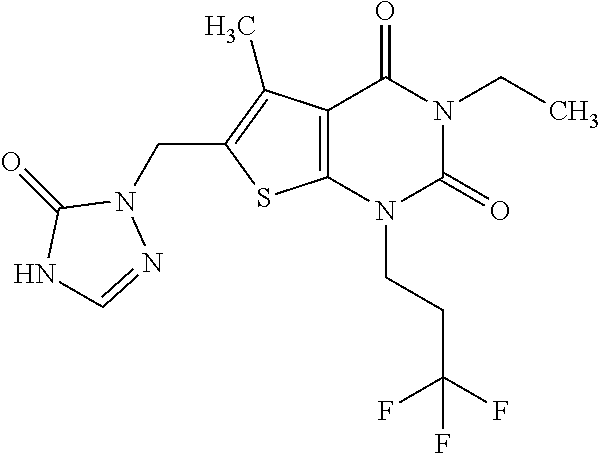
C12=C(N(CCC(F)(F)F)C(=O)N(CC)C1=O)SC(CN1C(=O)NC=N1)=C2C
